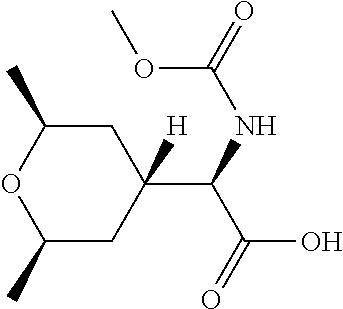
C1(C)CC(C(NC(OC)=O)C(O)=O)([H])CC(C)O1
